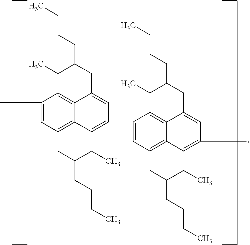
C1(C)=CC(CC(CCCC)CC)=C2C(=C1)C(CC(CCCC)CC)=CC(C1=CC(CC(CCCC)CC)=C3C(=C1)C(CC(CCCC)CC)=CC(C)=C3)=C2
